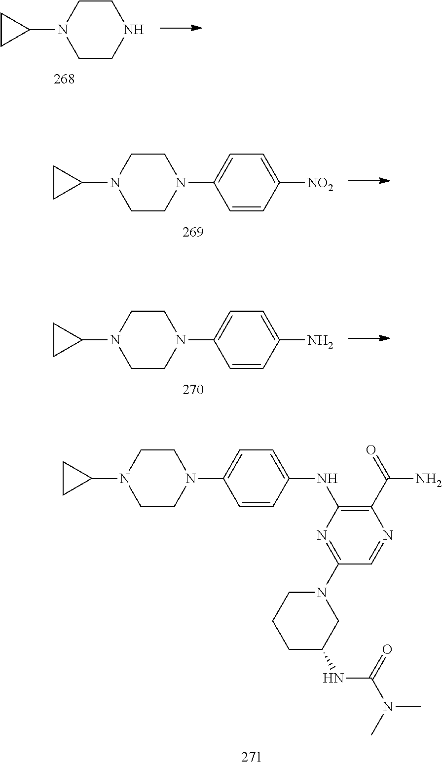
C1CNCCN1C1CC1.C1=CC([NO2])=CC=C1N1CCN(C2CC2)CC1.C1=CC(N)=CC=C1N1CCN(C2CC2)CC1.C1CN(C2=CC=C(NC3=C(C(=O)N)N=CC(N4CCCC(NC(N(C)C)=O)C4)=N3)C=C2)CCN1C1CC1
